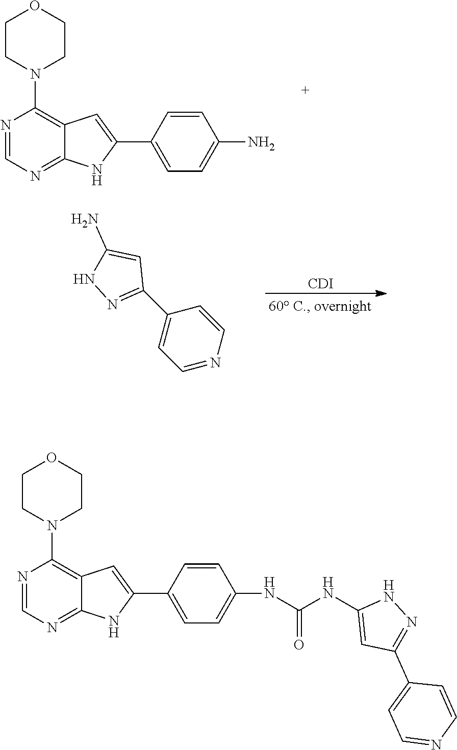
O1CCN(C2=C3C(=NC=N2)NC(C2=CC=C(N)C=C2)=C3)CC1.[CDI].N1N=C(C2=CC=NC=C2)C=C1N.O1CCN(C2=C3C(=NC=N2)NC(C2=CC=C(NC(NC4=CC(C5=CC=NC=C5)=NN4)=O)C=C2)=C3)CC1
